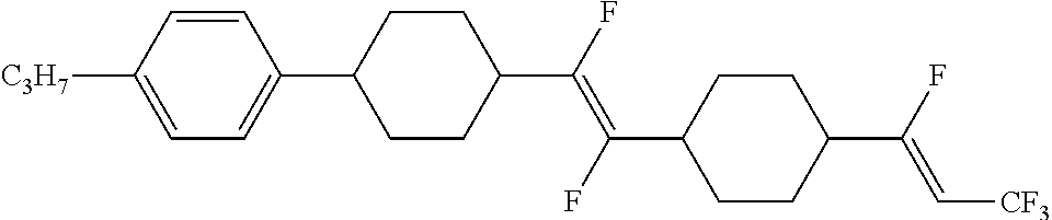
C1=C([C3H7])C=CC(C2CCC(C(=C(C3CCC(C(F)=C[CF3])CC3)F)F)CC2)=C1
